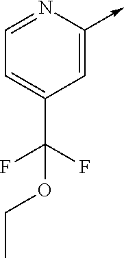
C1=NC(->C)=CC(C(F)(F)OCC)=C1
